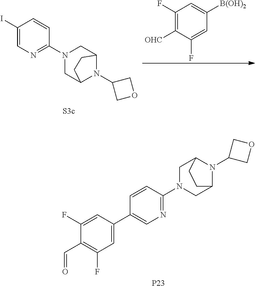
C1(I)=CN=C(N2CC3N(C4COC4)C(C2)CC3)C=C1.C1(F)=C([OHC])C(F)=CC([B(OH)2])=C1.C1(C2=CC(F)=C(C=O)C(F)=C2)=CN=C(N2CC3N(C4COC4)C(C2)CC3)C=C1.[P23]
